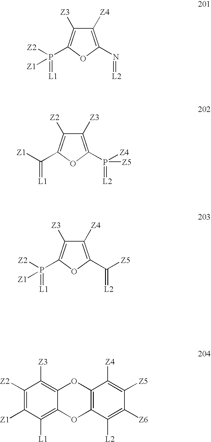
C1([Z4])=C(N=[L2])OC(P([Z2])(=[L1])[Z1])=C1[Z3].C1([Z3])=C(P(=[L2])([Z4])[Z5])OC(C([Z1])=[L1])=C1[Z2].C1([Z4])=C(C(=[L2])[Z5])OC(P([Z2])(=[L1])[Z1])=C1[Z3].C1([Z2])=C([Z1])C([L1])=C2C(=C1[Z3])OC1=C(O2)C([L2])=C([Z6])C([Z5])=C1[Z4]
